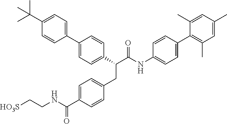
C1(C(C(NC2=CC=C(C3=C(C)C=C(C)C=C3C)C=C2)=O)CC2=CC=C(C(NCC[HO3S])=O)C=C2)=CC=C(C2=CC=C(C(C)(C)C)C=C2)C=C1
